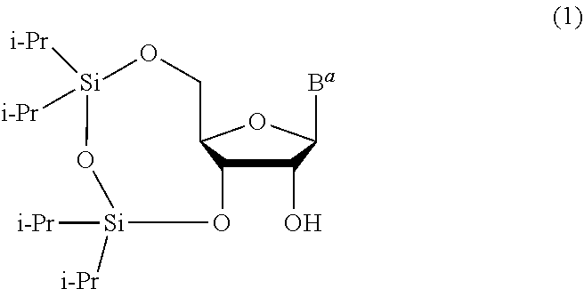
C1(O)C2C(OC1[Ba])CO[Si]([i-Pr])([i-Pr])O[Si]([i-Pr])([i-Pr])O2
